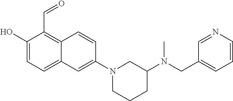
C1(O)=CC=C2C(=C1C=O)C=CC(N1CCCC(N(CC3=CC=CN=C3)C)C1)=C2
